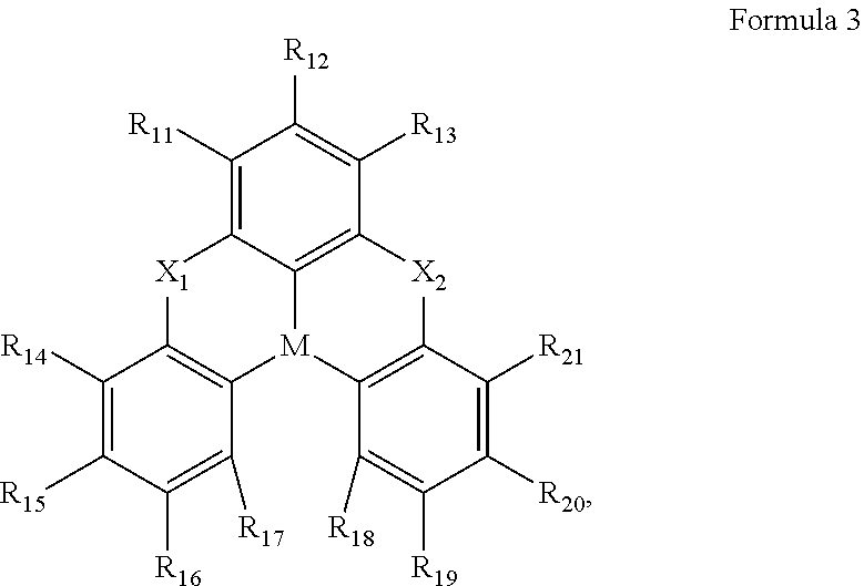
C1([R14])=C([R15])C([R16])=C([R17])C2=C1[X1]C1=C([R11])C([R12])=C([R13])C3=C1[M]2C1=C([X2]3)C([R21])=C([R20])C([R19])=C1[R18]
